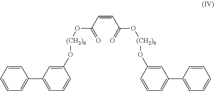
C(C=CC(=O)O[(CH2)6]OC1=CC(C2=CC=CC=C2)=CC=C1)(=O)O[(CH2)6]OC1=CC(C2=CC=CC=C2)=CC=C1
